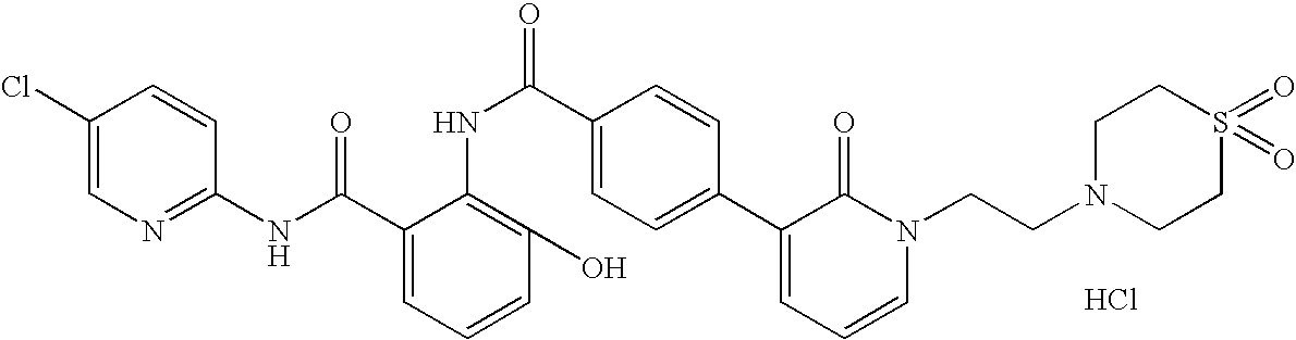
C1(NC(C2=CC=CC(O)=C2NC(C2=CC=C(C3=CC=CN(CCN4CCS(=O)(=O)CC4)C3=O)C=C2)=O)=O)=NC=C(Cl)C=C1.Cl
